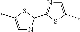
C1=C(C)SC(C2=NC=C(C)S2)N1
